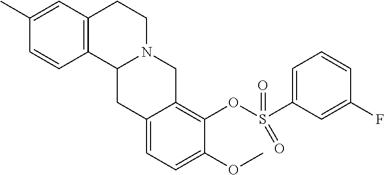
C1=CC2=C(C=C1C)CCN1C2CC2=CC=C(OC)C(OS(C3=CC=CC(F)=C3)(=O)=O)=C2C1
